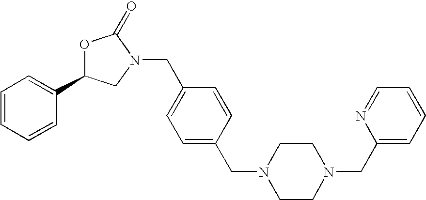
O1C(C2=CC=CC=C2)CN(CC2=CC=C(CN3CCN(CC4=CC=CC=N4)CC3)C=C2)C1=O
